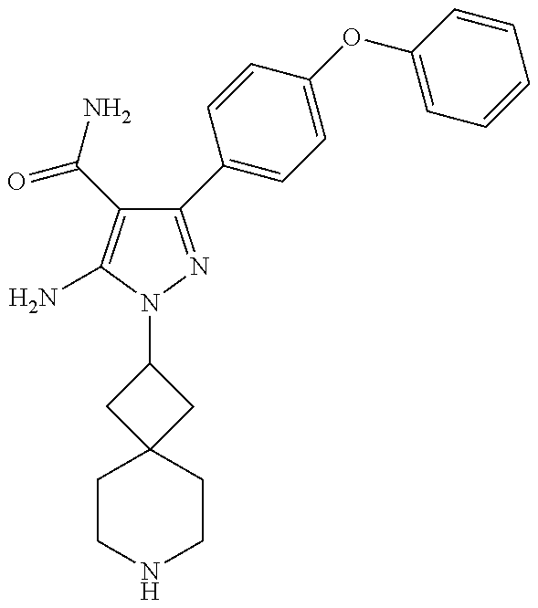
C1(C2=CC=C(OC3=CC=CC=C3)C=C2)=NN(C2CC3(C2)CCNCC3)C(N)=C1C(=O)N
